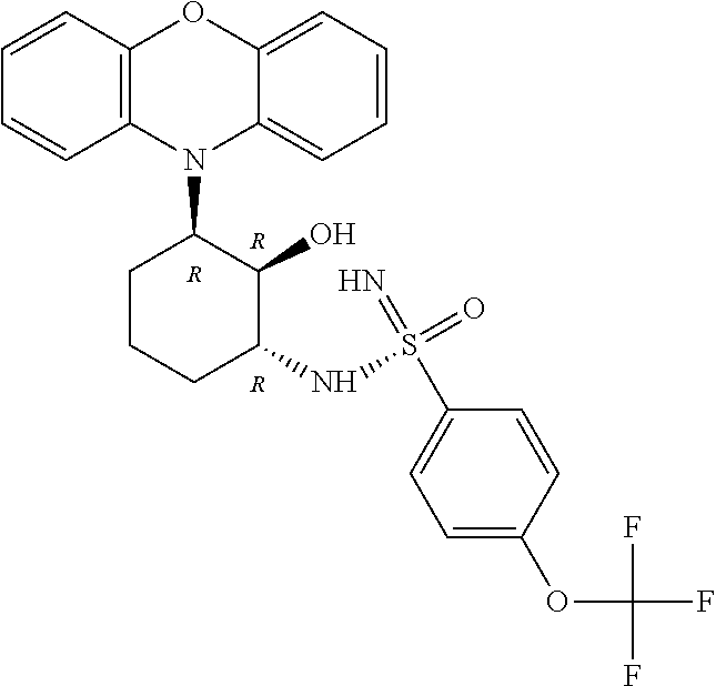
[R].[R].[R].N1(C2CCCC(NS(C3=CC=C(OC(F)(F)F)C=C3)(=N)=O)C2O)C2=CC=CC=C2OC2=C1C=CC=C2
